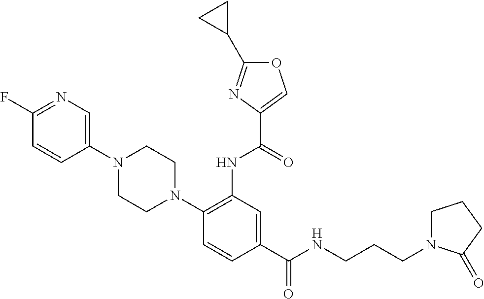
C1=CC(N2CCN(C3=C(NC(=O)C4=COC(C5CC5)=N4)C=C(C(NCCCN4CCCC4=O)=O)C=C3)CC2)=CN=C1F
